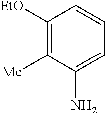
C1([EtO])=C([Me])C(N)=CC=C1
